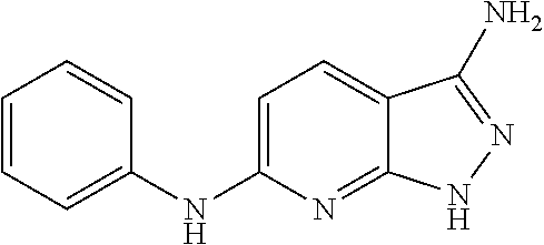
C1=CC=C(NC2=CC=C3C(=N2)NN=C3N)C=C1
